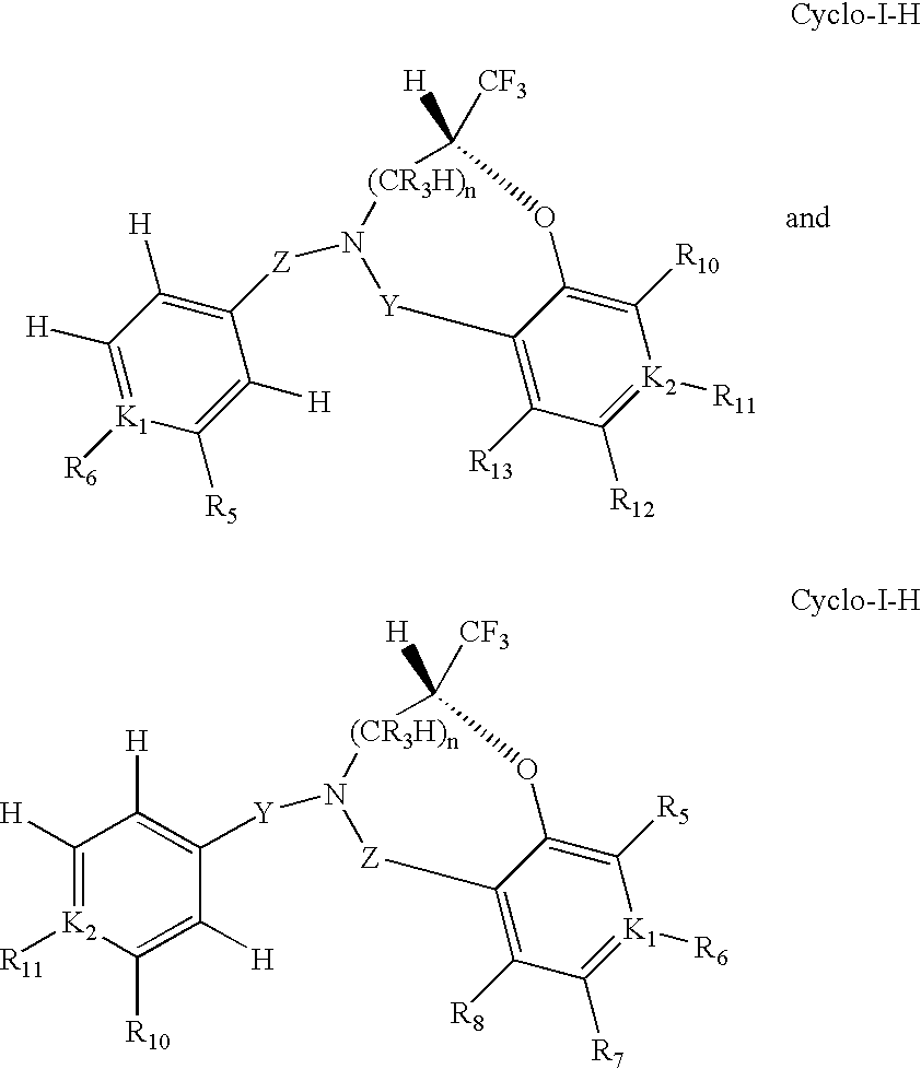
C1([H])=[K1]([R6])C([R5])=C([H])C([Z]N2[(CR3H)n]C([CF3])([H])OC3=C([R10])[K2]([R11])=C([R12])C([R13])=C3[Y]2)=C1[H].C1([Y]N2[(CR3H)n]C([CF3])([H])OC3=C([R5])[K1]([R6])=C([R7])C([R8])=C3[Z]2)=C([H])C([H])=[K2]([R11])C([R10])=C1[H]
